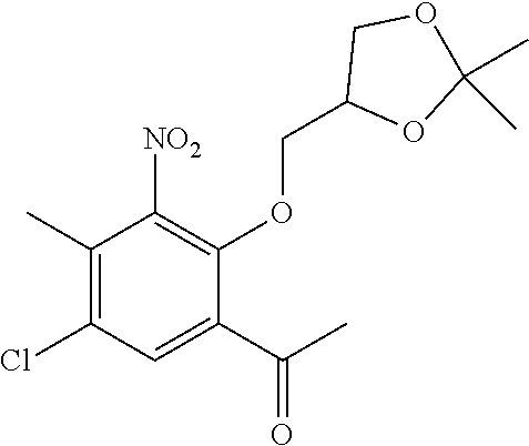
C1(C)=C(Cl)C=C(C(C)=O)C(OCC2OC(C)(C)OC2)=C1[NO2]
